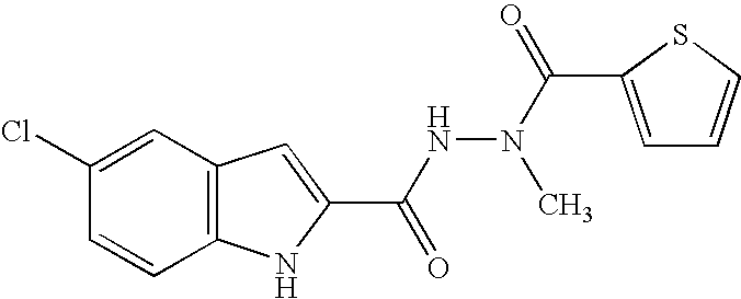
C12=C(C=C(Cl)C=C1)C=C(C(NN(C(=O)C1=CC=CS1)C)=O)N2
